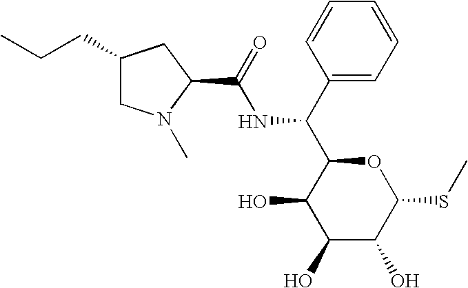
C(NC(C1C(O)C(O)C(O)C(SC)O1)C1=CC=CC=C1)(=O)C1N(C)CC(CCC)C1
